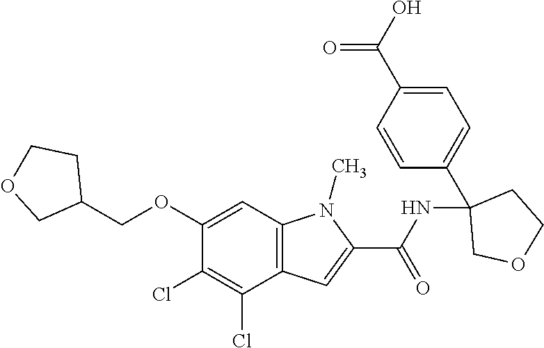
C12=C(C=C(OCC3CCOC3)C(Cl)=C1Cl)N(C)C(C(NC1(C3=CC=C(C(O)=O)C=C3)COCC1)=O)=C2
